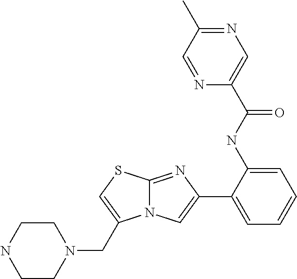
C1(NC(=O)C2=CN=C(C)C=N2)=CC=CC=C1C1=CN2C(=N1)SC=C2CN1CCNCC1
